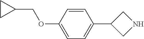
C1=CC(OCC2CC2)=CC=C1C1CNC1
